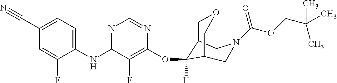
C1(NC2=NC=NC(OC3([H])C4COCC3CN(C(OCC(C)(C)C)=O)C4)=C2F)=CC=C(C#N)C=C1F
